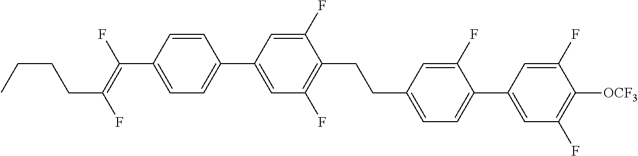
C(C1=CC=C(C2=CC(F)=C([OCF3])C(F)=C2)C(F)=C1)CC1=C(F)C=C(C2=CC=C(C(=C(F)CCCC)F)C=C2)C=C1F
